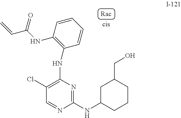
N(C1=C(Cl)C=NC(NC2CCCC(CO)C2)=N1)C1=C(NC(C=C)=O)C=CC=C1
